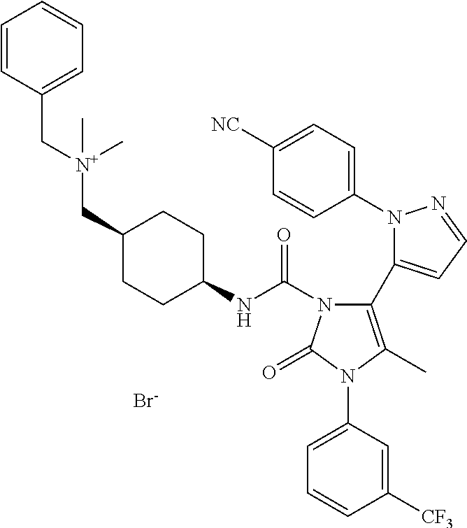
C1(N2N=CC=C2C2=C(C)N(C3=CC=CC([CF3])=C3)C(=O)N2C(NC2CCC(C[N+](CC3=CC=CC=C3)(C)C)CC2)=O)=CC=C([NC])C=C1.[Br-]
